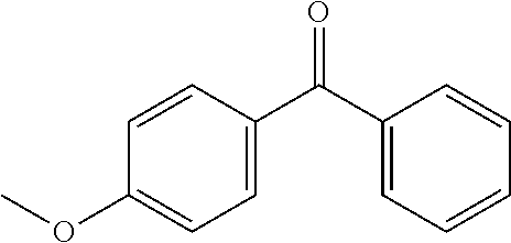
C1(C(C2=CC=C(OC)C=C2)=O)=CC=CC=C1
